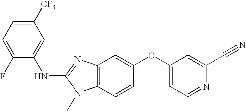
C1([CF3])=CC=C(F)C(NC2=NC3=C(N2C)C=CC(OC2=CC=NC(C#N)=C2)=C3)=C1
